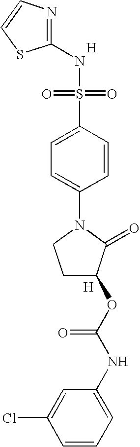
N1=C(NS(=O)(=O)C2=CC=C(N3CCC(OC(=O)NC4=CC=CC(Cl)=C4)C3=O)C=C2)SC=C1.[H].[H]
